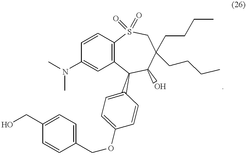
C1(CO)=CC=C(COC2=CC=C(C3C4=C(C=CC(N(C)C)=C4)S(=O)(=O)CC(CCCC)(CCCC)C3O)C=C2)C=C1
